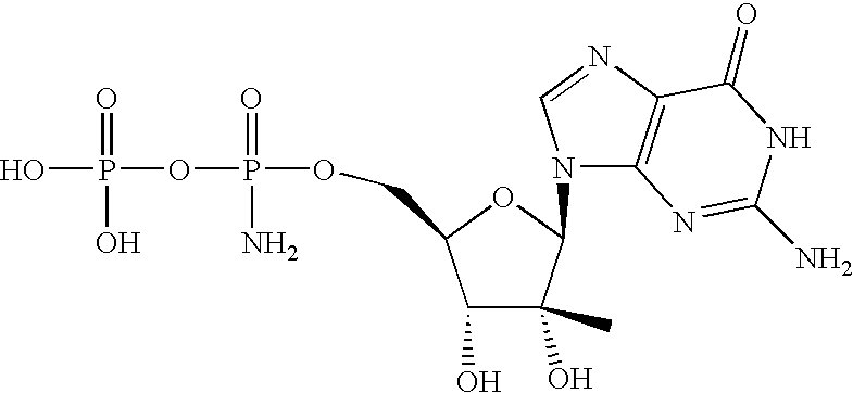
O(P(=O)(N)OP(=O)(O)O)CC1C(O)C(C)(O)C(N2C3=C(N=C2)C(=O)NC(N)=N3)O1
